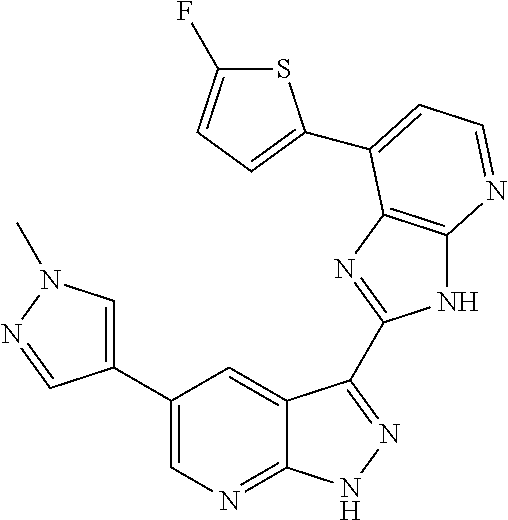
C1(C2=CN(C)N=C2)=CN=C2C(=C1)C(C1=NC3=C(N1)N=CC=C3C1=CC=C(F)S1)=NN2
